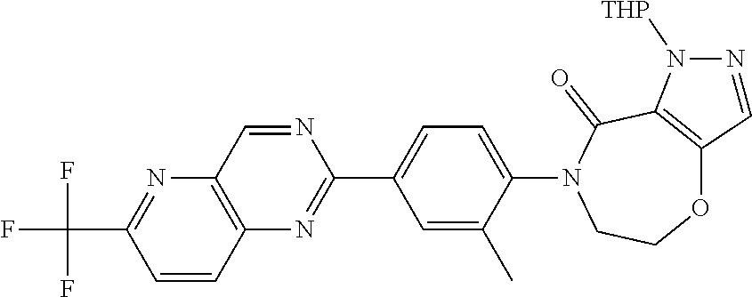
C1=CC2=C(N=C1C(F)(F)F)C=NC(C1=CC=C(N3CCOC4=C(C3=O)N([THP])N=C4)C(C)=C1)=N2
